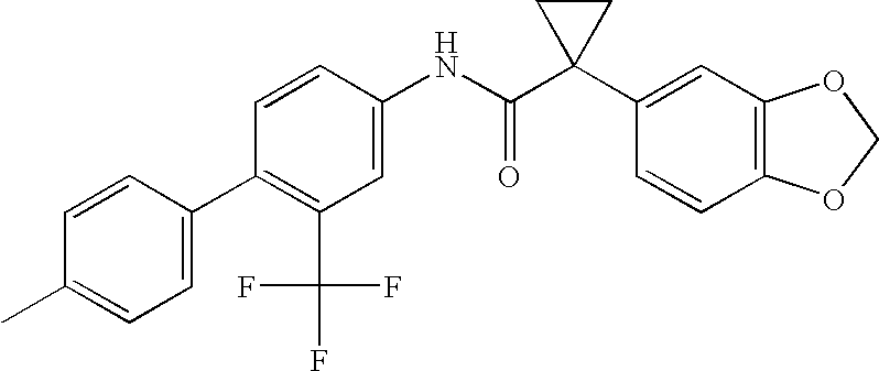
C1=CC(NC(C2(C3=CC4=C(C=C3)OCO4)CC2)=O)=CC(C(F)(F)F)=C1C1=CC=C(C)C=C1
